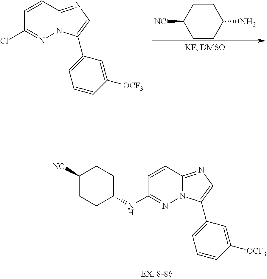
C1CC(N)CCC1[NC].C1=CC2=NC=C(C3=CC=CC([OCF3])=C3)N2N=C1Cl.C1=CC2=NC=C(C3=CC=CC([OCF3])=C3)N2N=C1NC1CCC([NC])CC1
